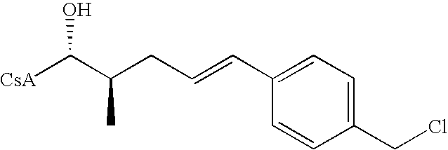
[CsA]C(C(CC=CC1=CC=C(CCl)C=C1)C)O
